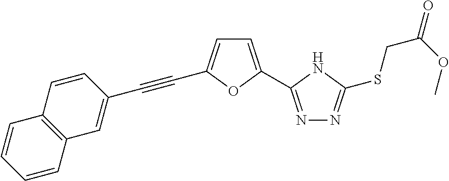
N1=C(C2=CC=C(C#CC3=CC4=C(C=C3)C=CC=C4)O2)NC(SCC(OC)=O)=N1
